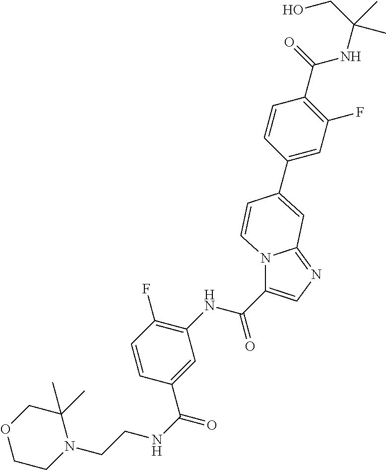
C1=CC(C(NCCN2C(C)(C)COCC2)=O)=CC(NC(=O)C2=CN=C3N2C=CC(C2=CC(F)=C(C(=O)NC(CO)(C)C)C=C2)=C3)=C1F
